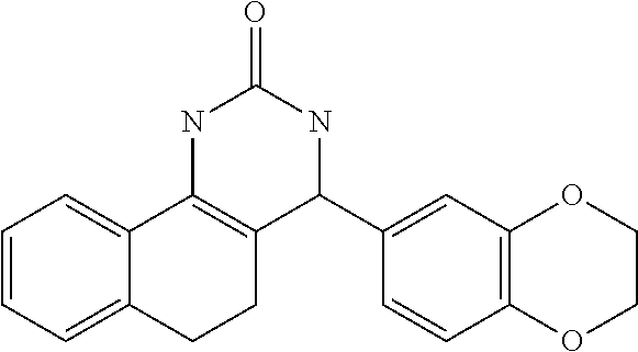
C1=CC=C2C(=C1)C1=C(CC2)C(C2=CC3=C(C=C2)OCCO3)NC(=O)N1
